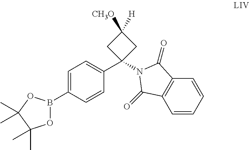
C1=CC=CC2=C1C(=O)N(C1(C3=CC=C(B4OC(C)(C)C(C)(C)O4)C=C3)CC([CH3O])([H])C1)C2=O
